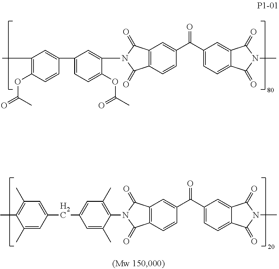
C1(C)=C(OC(=O)C)C=CC(C2=CC=C(OC(C)=O)C(N3C(=O)C4=C(C3=O)C=C(C(C3=CC=C5C(=C3)C(=O)N(C)C5=O)=O)C=C4)=C2)=C1.N1(C2=C(C)C=C(CC3=CC(C)=C(C)C(C)=C3)C=C2C)C(=O)C2=C(C1=O)C=C(C(C1=CC=C3C(=C1)C(=O)N(C)C3=O)=O)C=C2
